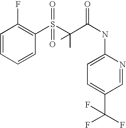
C1=CC=CC(S(=O)(=O)C(C)(C(=O)NC2=CC=C(C(F)(F)F)C=N2)C)=C1F
